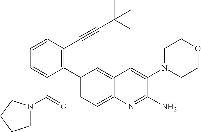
C1(C2=CC=C3C(=C2)C=C(N2CCOCC2)C(N)=N3)=C(C#CC(C)(C)C)C=CC=C1C(N1CCCC1)=O
